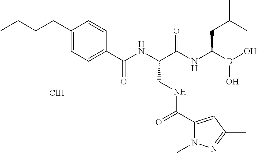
C1(C(NC(C(NC(B(O)O)CC(C)C)=O)CNC(C2=CC(C)=NN2C)=O)=O)=CC=C(CCCC)C=C1.Cl
